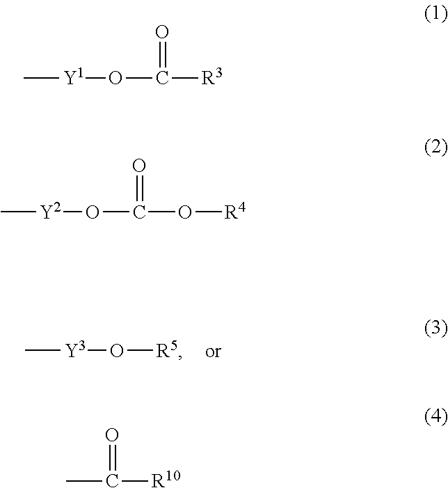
C[Y3]O[R5].C[Y1]OC([R3])=O.C[Y2]OC(O[R4])=O.CC([R10])=O
